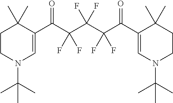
C1CN(C(C)(C)C)C=C(C(C(C(C(C(C2=CN(C(C)(C)C)CCC2(C)C)=O)(F)F)(F)F)(F)F)=O)C1(C)C
